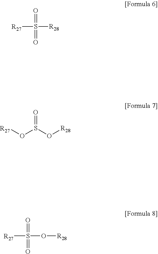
[R27]S(=O)(=O)[R28].[R27]OS(O[R28])=O.[R27]S(=O)(=O)O[R28]
